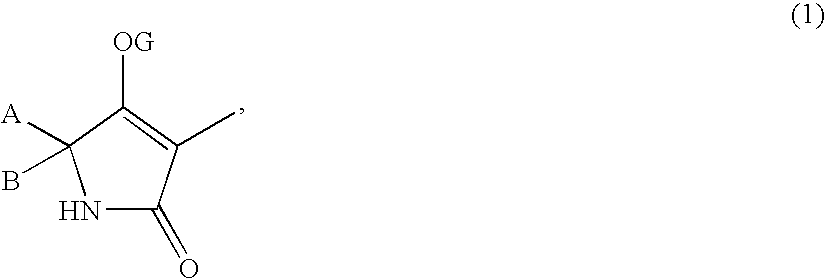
N1C(=O)C(C)=C([OG])C1(B)[A]
